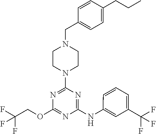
C1CN(CC2=CC=C(CCC)C=C2)CCN1C1=NC(OCC(F)(F)F)=NC(NC2=CC(C(F)(F)F)=CC=C2)=N1
